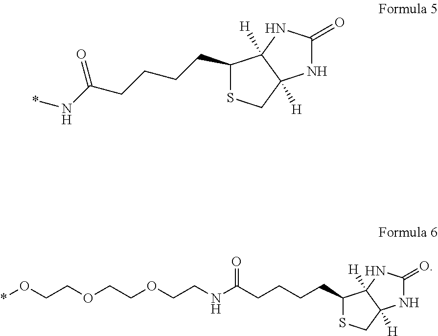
*NC(CCCCC1SCC2([H])C1([H])NC(=O)N2)=O.O(CCOCCNC(CCCCC1SCC2([H])C1([H])NC(=O)N2)=O)CCO*
